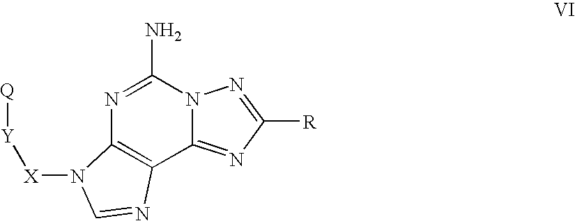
C12=NC([R])=NN1C(N)=NC1=C2N=CN1[X][Y][Q]
